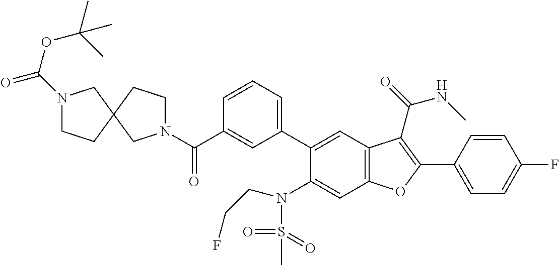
N1(C(C2=CC(C3=CC4=C(C=C3N(CCF)S(C)(=O)=O)OC(C3=CC=C(F)C=C3)=C4C(=O)NC)=CC=C2)=O)CCC2(C1)CN(C(=O)OC(C)(C)C)CC2
